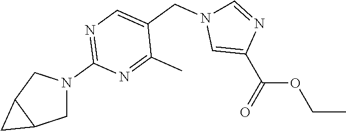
C1N(C2=NC=C(CN3C=C(C(OCC)=O)N=C3)C(C)=N2)CC2C1C2
